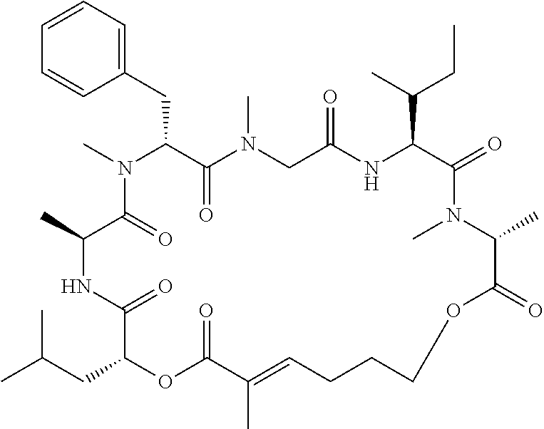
C1=CC=C(CC2C(=O)N(C)CC(=O)NC(C(C)CC)C(=O)N(C)C(C)C(=O)OCCCC=C(C)C(=O)OC(CC(C)C)C(=O)NC(C)C(=O)N2C)C=C1
